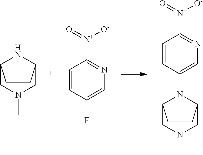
C12CN(C)CC(N1)CC2.C1=CC(F)=CN=C1[N+](=O)[O-].C1=CC(N2C3CN(C)CC2CC3)=CN=C1[N+](=O)[O-]
